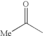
[Me]C(=O)C
